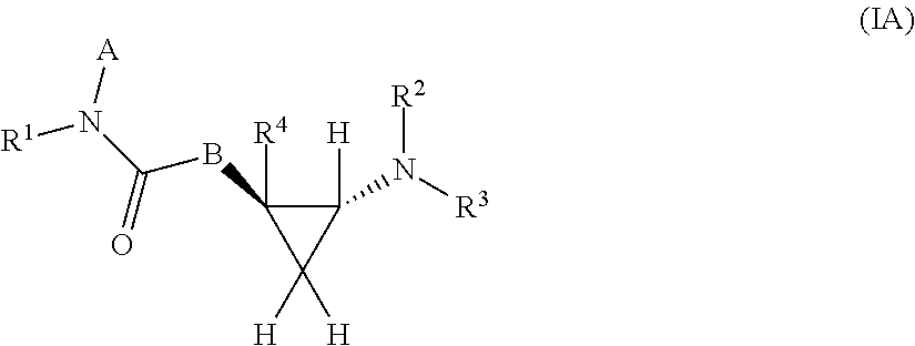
C1(N([R3])[R2])([H])C(BC(N([R1])[A])=O)([R4])C1([H])[H]
